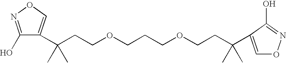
C(CCOCCCOCCC(C)(C)C1=CON=C1O)(C)(C)C1=CON=C1O
